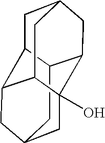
C12CC3CC4(O)C1CC1CC2C(C3)C4C1
